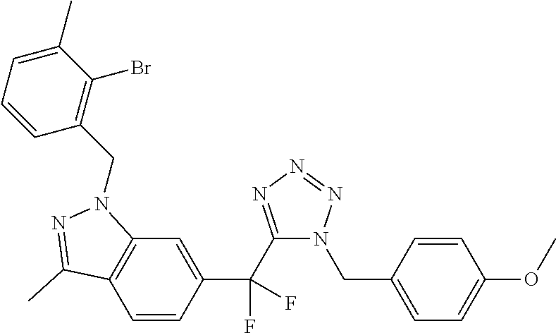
C12=C(C=CC(C(C3=NN=NN3CC3=CC=C(OC)C=C3)(F)F)=C1)C(C)=NN2CC1=C(Br)C(C)=CC=C1
